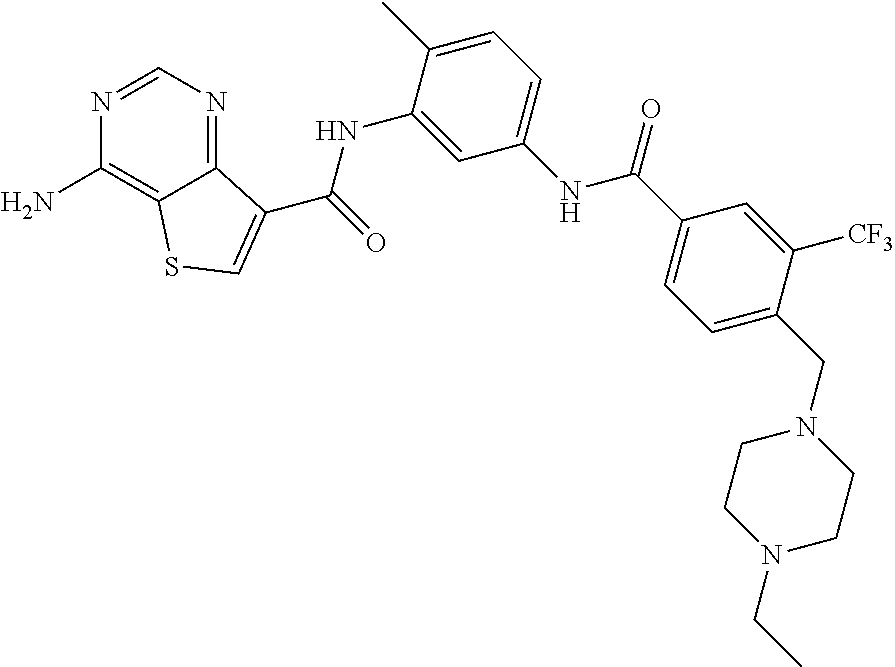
C1=NC(N)=C2C(=N1)C(C(NC1=CC(NC(C3=CC=C(CN4CCN(CC)CC4)C([CF3])=C3)=O)=CC=C1C)=O)=CS2
